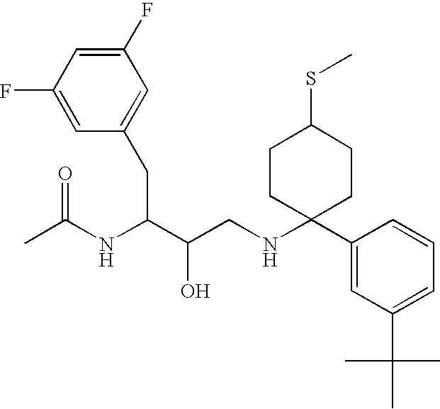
C1(F)=CC(F)=CC(CC(C(CNC2(C3=CC(C(C)(C)C)=CC=C3)CCC(SC)CC2)O)NC(C)=O)=C1
